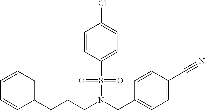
N(S(C1=CC=C(Cl)C=C1)(=O)=O)(CC1=CC=C(C#N)C=C1)CCCC1=CC=CC=C1
